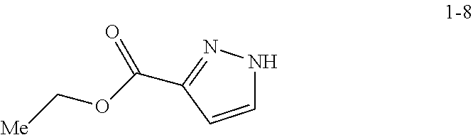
C1=CC(C(OC[Me])=O)=NN1
